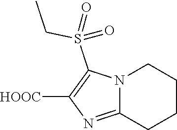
C12=NC([HOOC])=C(S(CC)(=O)=O)N1CCCC2
